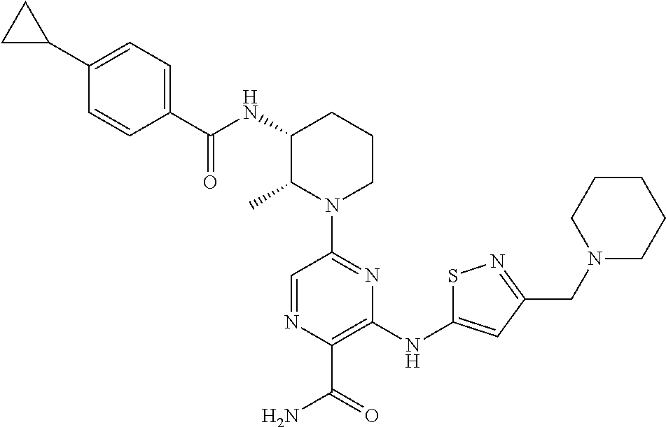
C1(C2CC2)=CC=C(C(NC2C(C)N(C3=NC(NC4=CC(CN5CCCCC5)=NS4)=C(C(=O)N)N=C3)CCC2)=O)C=C1
